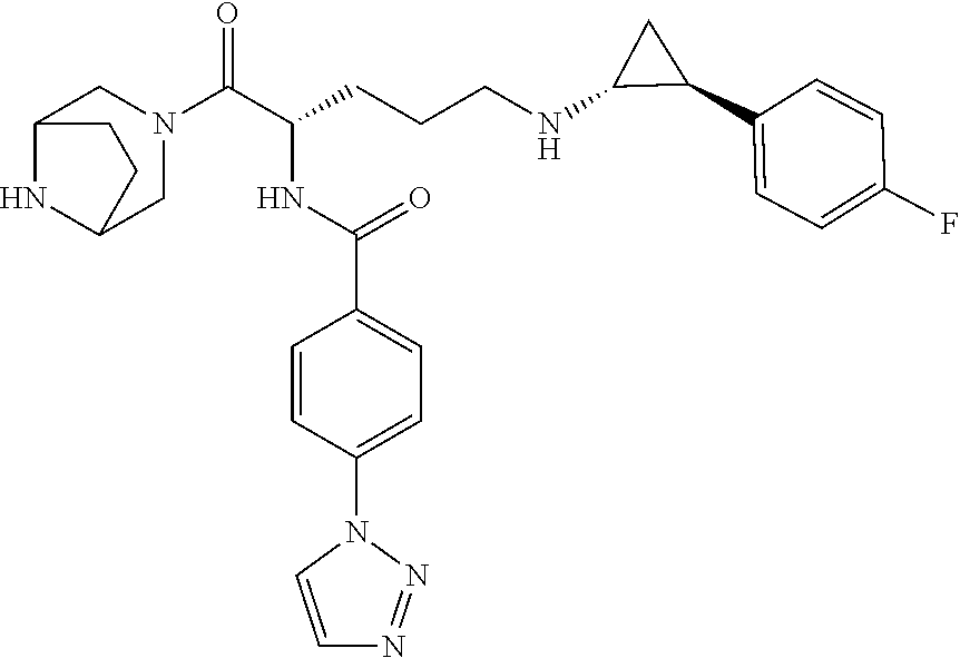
C12NC(CN(C(C(CCCNC3C(C4=CC=C(F)C=C4)C3)NC(C3=CC=C(N4C=CN=N4)C=C3)=O)=O)C1)CC2
